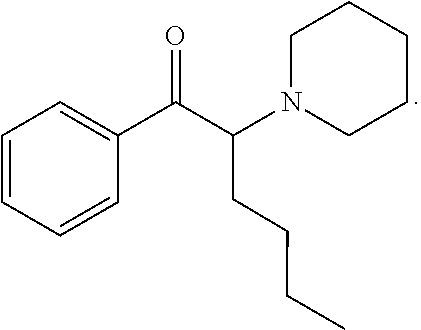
C(CCC)C(C(C1=CC=CC=C1)=O)N1CCCCC1
